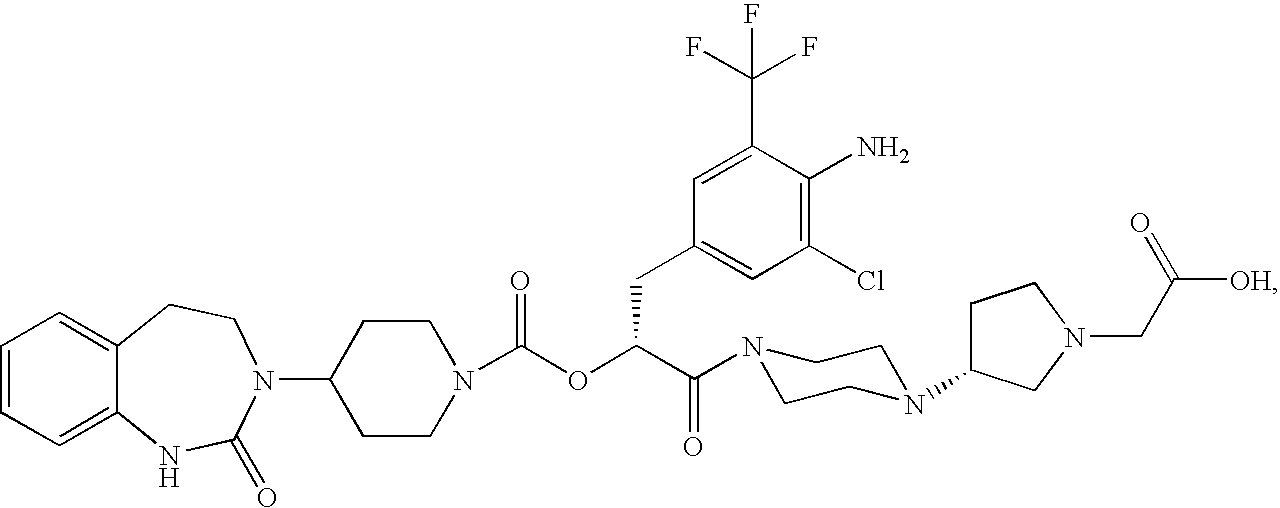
C1=CC=C2C(=C1)CCN(C1CCN(C(OC(C(=O)N3CCN(C4CCN(CC([OH])=O)C4)CC3)CC3=CC(Cl)=C(N)C(C(F)(F)F)=C3)=O)CC1)C(=O)N2
